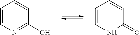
C1=CN=C(O)C=C1.C1=CNC(=O)C=C1
